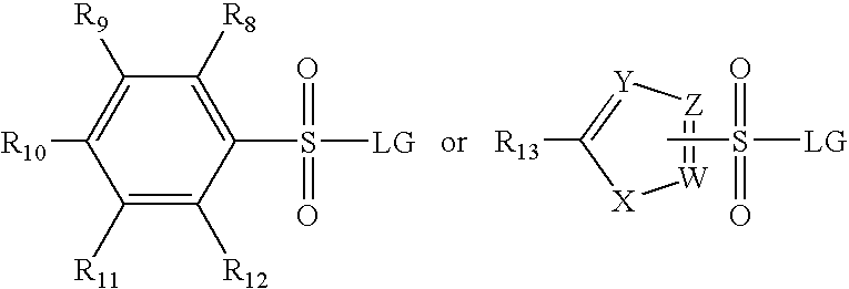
[Y]1=C([R13])[X][W]=[Z]1.CS([LG])(=O)=O.C1([R11])=C([R12])C(S([LG])(=O)=O)=C([R8])C([R9])=C1[R10]
